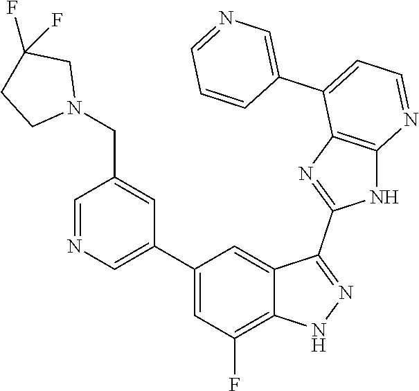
C1=NC=C(C2=CC(F)=C3C(=C2)C(C2=NC4=C(N2)N=CC=C4C2=CN=CC=C2)=NN3)C=C1CN1CC(F)(F)CC1
